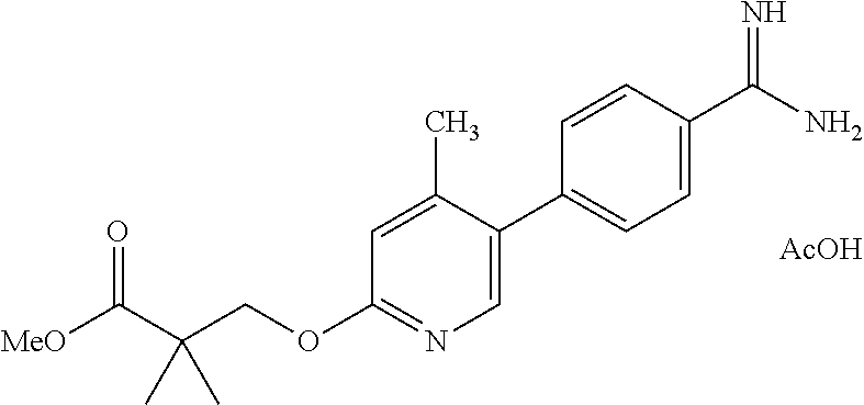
[MeO]C(C(COC1=NC=C(C2=CC=C(C(N)=N)C=C2)C(C)=C1)(C)C)=O.[AcOH]
